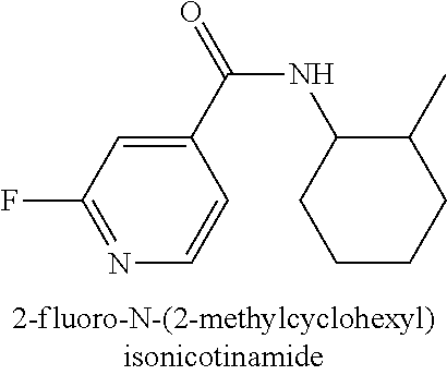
C1(C(=O)NC2CCCCC2C)=CC(F)=NC=C1
